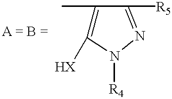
C1(C)=C([HX])N([R4])N=C1[R5]
